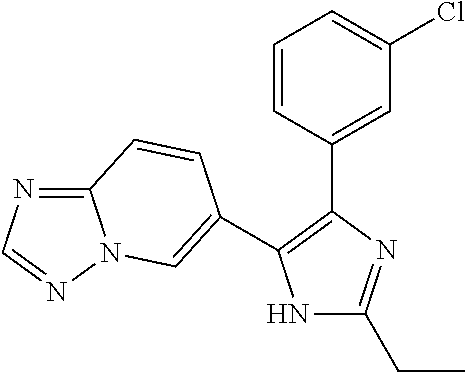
N1C(CC)=NC(C2=CC(Cl)=CC=C2)=C1C1=CN2C(=NC=N2)C=C1
